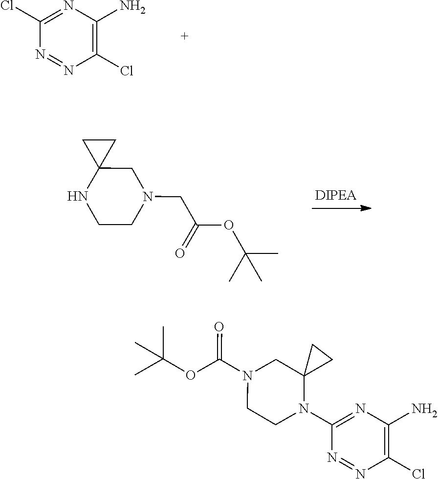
ClC1=NC(N)=C(Cl)N=N1.C(OC(CN1CC2(NCC1)CC2)=O)(C)(C)C.C1CN(C2=NC(N)=C(Cl)N=N2)C2(CN1C(OC(C)(C)C)=O)CC2
